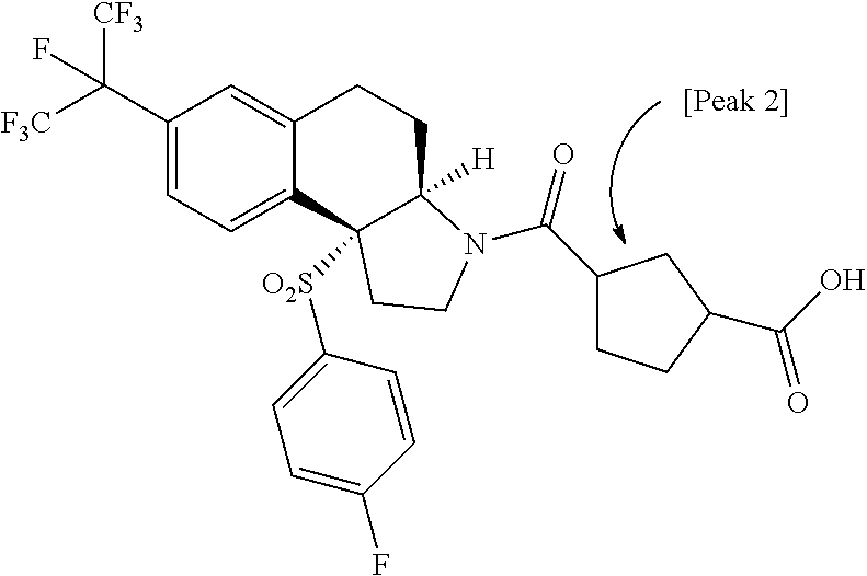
C1(C([CF3])([F3C])F)=CC=C2C(=C1)CCC1([H])C2([O2S]C2=CC=C(F)C=C2)CCN1C(=O)C1CCC(C(O)=O)C1
